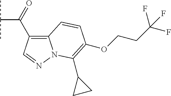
C12=C(C(=O)C(C)C)C=NN1C(C1CC1)=C(OCCC(F)(F)F)C=C2
